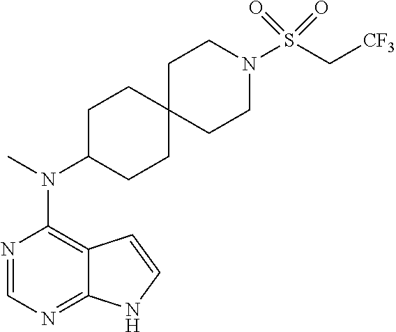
N1=CN=C2C(=C1N(C)C1CCC3(CC1)CCN(S(C[CF3])(=O)=O)CC3)C=CN2
